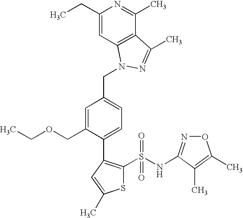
N1=C(NS(C2=C(C3=CC=C(CN4C5=C(C(C)=NC(CC)=C5)C(C)=N4)C=C3COCC)C=C(C)S2)(=O)=O)C(C)=C(C)O1
